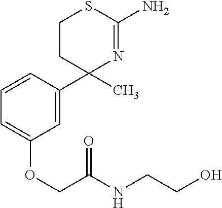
C1CC(C2=CC(OCC(=O)NCCO)=CC=C2)(C)N=C(N)S1
